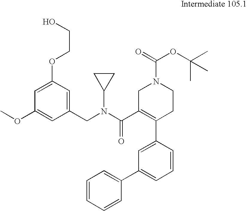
C1=C(OCCO)C=C(CN(C(C2=C(C3=CC(C4=CC=CC=C4)=CC=C3)CCN(C(=O)OC(C)(C)C)C2)=O)C2CC2)C=C1OC
